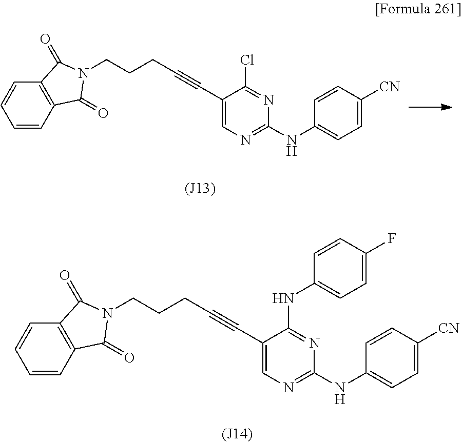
C1=CC2=C(C=C1)C(=O)N(CCCC#CC1=CN=C(NC3=CC=C([CN])C=C3)N=C1Cl)C2=O.C1=CC2=C(C=C1)C(=O)N(CCCC#CC1=CN=C(NC3=CC=C([CN])C=C3)N=C1NC1=CC=C(F)C=C1)C2=O
